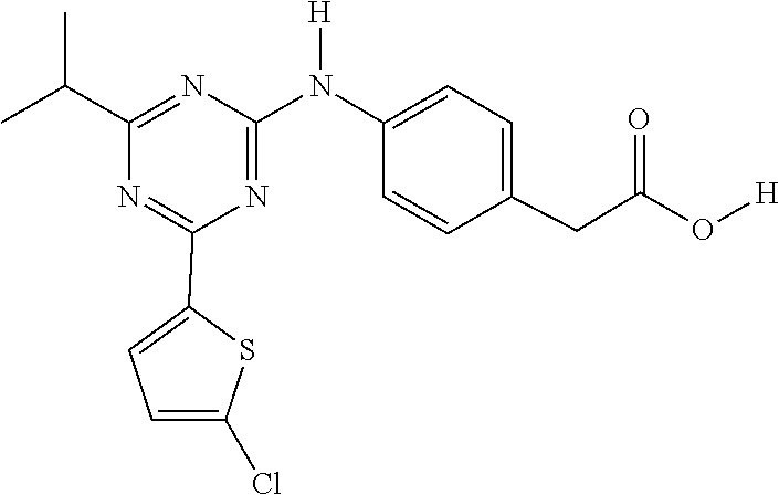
O([H])C(CC1=CC=C(N([H])C2=NC(C3=CC=C(Cl)S3)=NC(C(C)C)=N2)C=C1)=O
